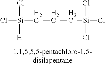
Cl[Si](CCC[Si](Cl)(Cl)Cl)(Cl)[H]
